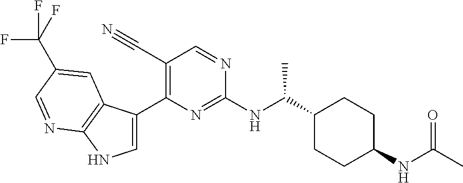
C1(C(NC2=NC(C3=CNC4=C3C=C(C(F)(F)F)C=N4)=C(C#N)C=N2)C)CCC(NC(C)=O)CC1
